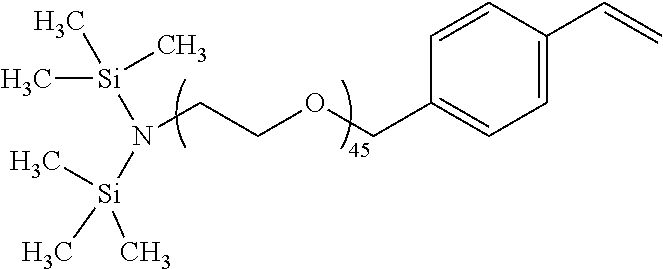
N(CCOCC1=CC=C(C=C)C=C1)([Si](C)(C)C)[Si](C)(C)C
